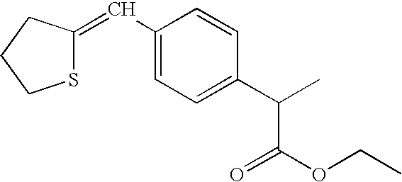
C1(C=C2SCCC2)=CC=C(C(C(OCC)=O)C)C=C1
